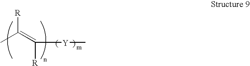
[R]C(=C([Y]C)[R])C
